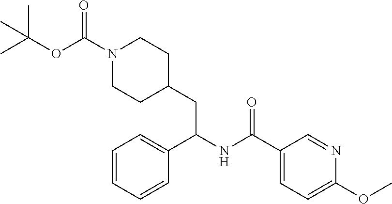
O(C)C1=CC=C(C(NC(C2=CC=CC=C2)CC2CCN(C(=O)OC(C)(C)C)CC2)=O)C=N1
